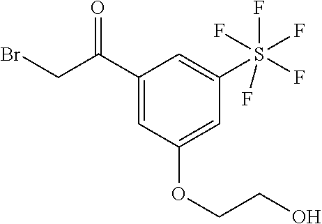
C1(C(=O)CBr)=CC(OCCO)=CC(S(F)(F)(F)(F)F)=C1
